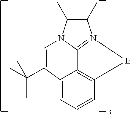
C12=N3[Ir]C4=C1C(=CC=C4)C(C(C)(C)C)=CN2C(C)=C3C
